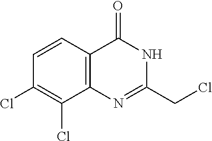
C(C1=NC2=C(C=CC(Cl)=C2Cl)C(=O)N1)Cl
